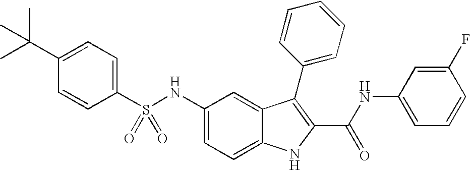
C1(C(C)(C)C)=CC=C(S(NC2=CC=C3C(=C2)C(C2=CC=CC=C2)=C(C(NC2=CC=CC(F)=C2)=O)N3)(=O)=O)C=C1
